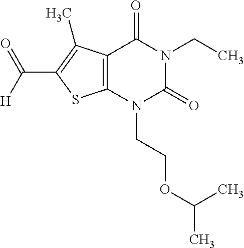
C12=C(N(CCOC(C)C)C(=O)N(CC)C1=O)SC(C([H])=O)=C2C
